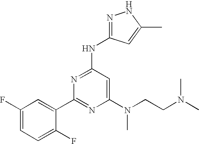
N(C1=NC(C2=CC(F)=CC=C2F)=NC(N(CCN(C)C)C)=C1)C1=NNC(C)=C1
